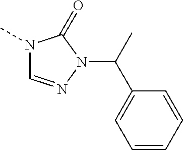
N1(C)C=NN(C(C)C2=CC=CC=C2)C1=O
